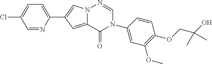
C12=CC(C3=CC=C(Cl)C=N3)=CN1N=CN(C1=CC(OC)=C(OCC(O)(C)C)C=C1)C2=O
